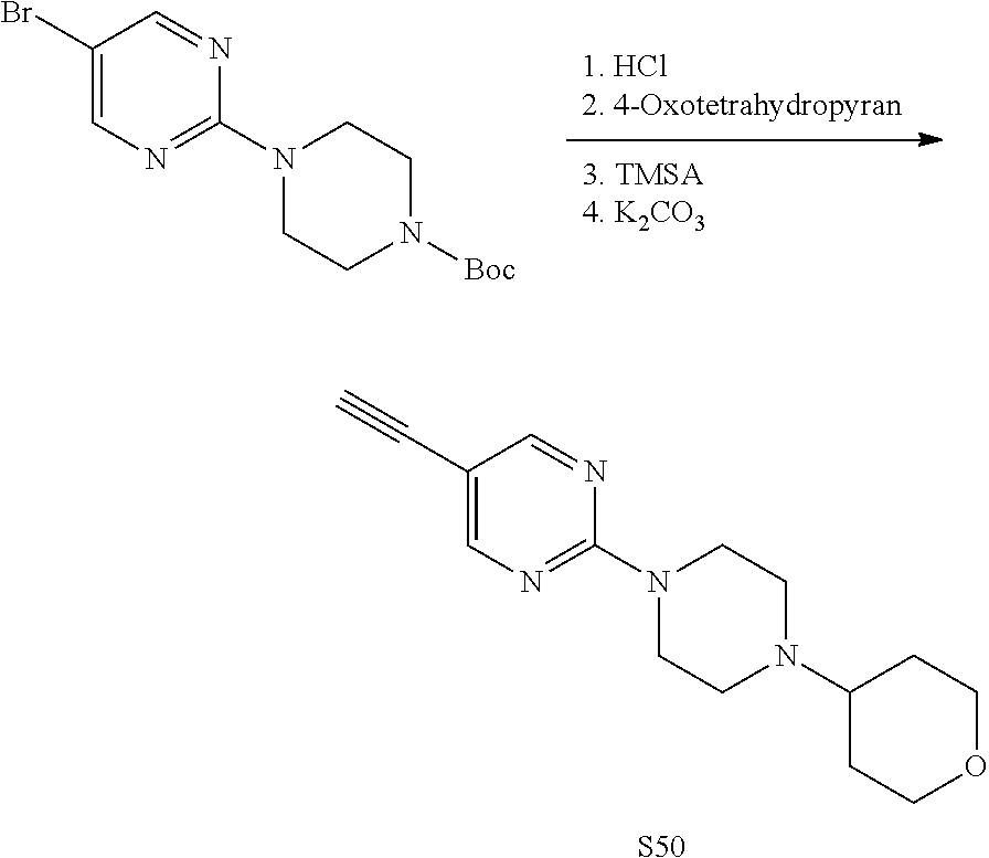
C1(C#C)=CN=C(N2CCN(C3CCOCC3)CC2)N=C1.[S50].C1(Br)=CN=C(N2CCN([Boc])CC2)N=C1
